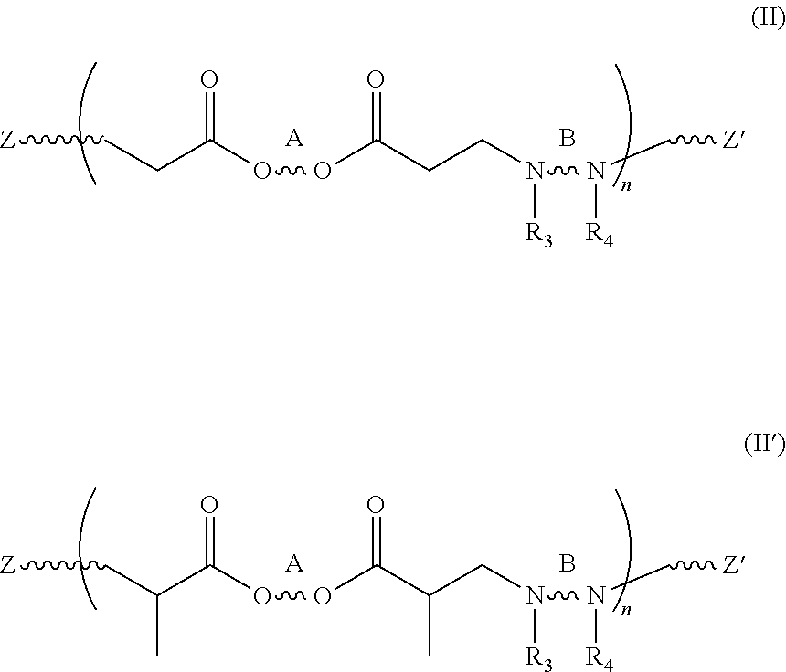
[Z]CCC(OOC(CCN([R3])N(C[Z])[R4])=O)=O.[A].B.[Z]CC(C(OOC(C(CN([R3])N(C[Z])[R4])C)=O)=O)C.[A].B
